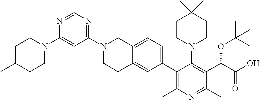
N1=CN=C(N2CCC3=CC(C4=C(C)N=C(C)C(C(OC(C)(C)C)C(=O)O)=C4N4CCC(C)(C)CC4)=CC=C3C2)C=C1N1CCC(C)CC1
